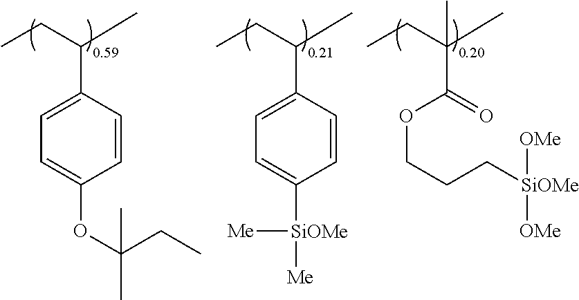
C1=CC(C(CC)C)=CC=C1[SiOMe]([Me])[Me].C1=CC(C(CC)C)=CC=C1OC(CC)(C)C.C(CCOC(=O)C(CC)(C)C)[SiOMe]([OMe])[OMe]
